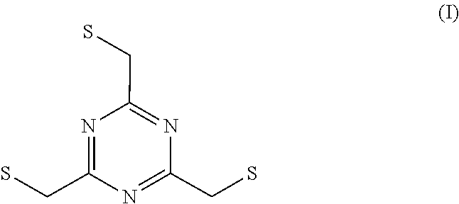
N1=C(CS)N=C(CS)N=C1CS
